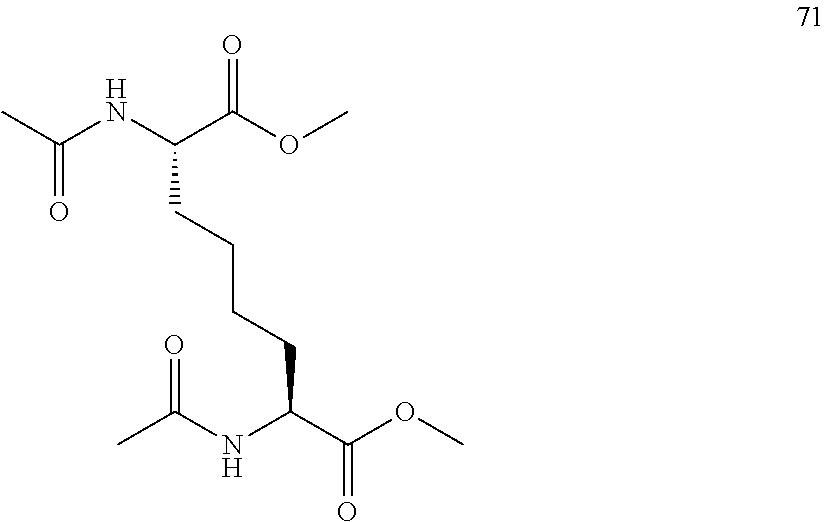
CC(NC(C(OC)=O)CCCCC(C(OC)=O)NC(C)=O)=O
